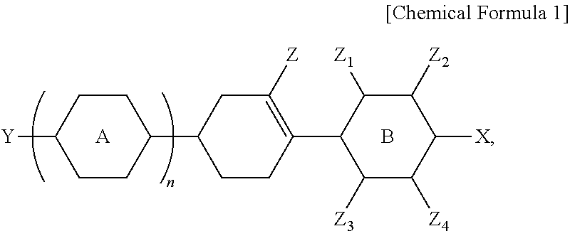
[Y]C1CCC(C2CCC(C3C([Z3])C([Z4])C([X])C([Z2])C3[Z1])=C([Z])C2)CC1.[A].B
